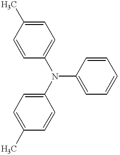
C1=CC(N(C2=CC=C(C)C=C2)C2=CC=CC=C2)=CC=C1C
